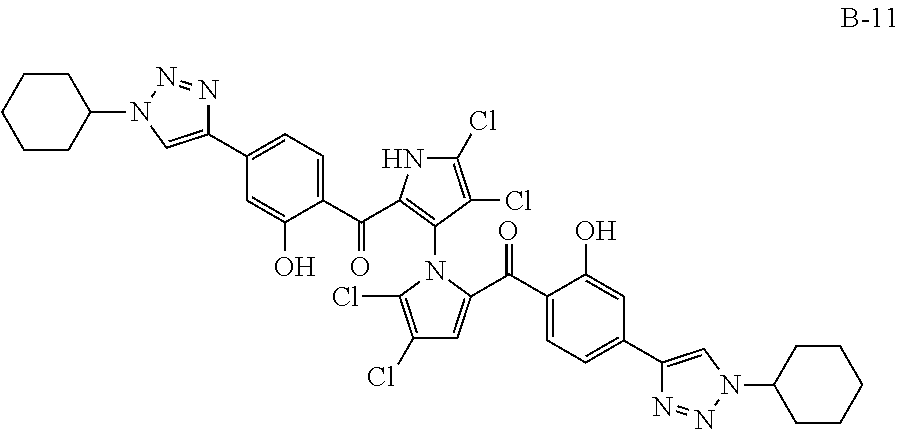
C1(C2=CC=C(C(=O)C3=C(N4C(Cl)=C(Cl)C=C4C(=O)C4=CC=C(C5=CN(C6CCCCC6)N=N5)C=C4O)C(Cl)=C(Cl)N3)C(O)=C2)=CN(C2CCCCC2)N=N1
